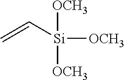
[OCH3][Si]([OCH3])([OCH3])C=C
